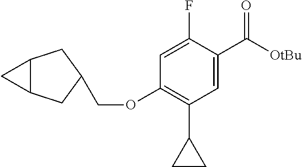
O(C1=C(C2CC2)C=C(C(=O)[OtBu])C(F)=C1)CC1CC2C(C1)C2
